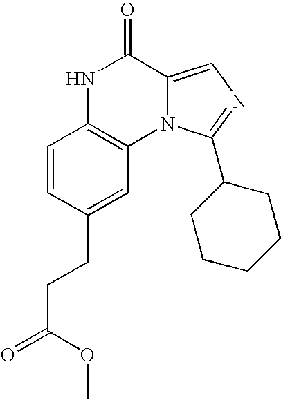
N1C2=C(N3C(=CN=C3C3CCCCC3)C1=O)C=C(CCC(=O)OC)C=C2
